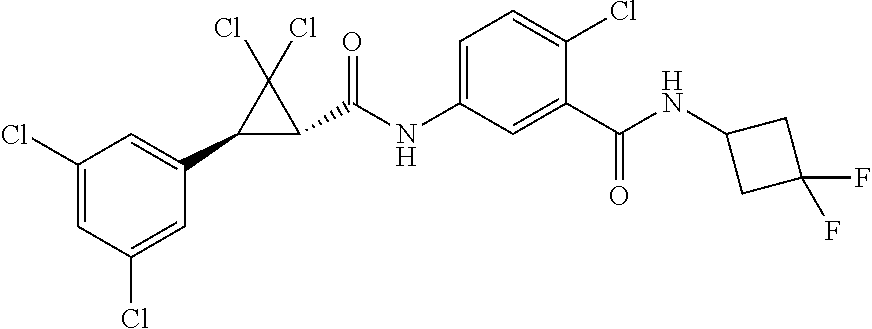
C1(Cl)=CC(Cl)=CC(C2C(C(NC3=CC=C(Cl)C(C(NC4CC(F)(F)C4)=O)=C3)=O)C2(Cl)Cl)=C1
